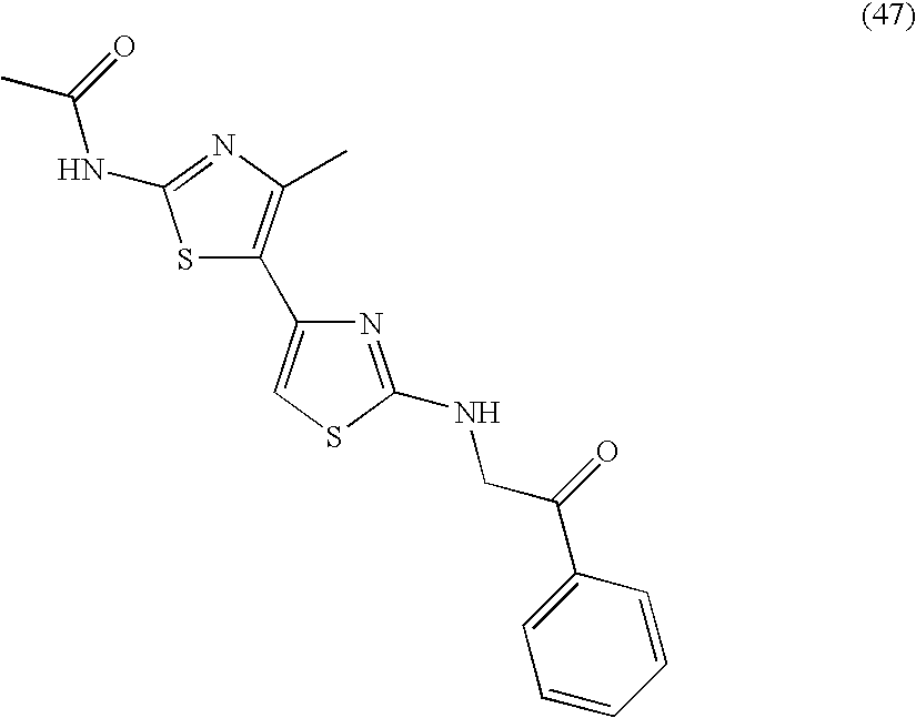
S1C(C2=CSC(NCC(C3=CC=CC=C3)=O)=N2)=C(C)N=C1NC(C)=O
